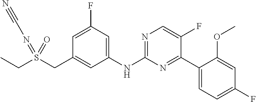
C1=C(F)C=C(NC2=NC=C(F)C(C3=CC=C(F)C=C3OC)=N2)C=C1CS(CC)(=NC#N)=O
